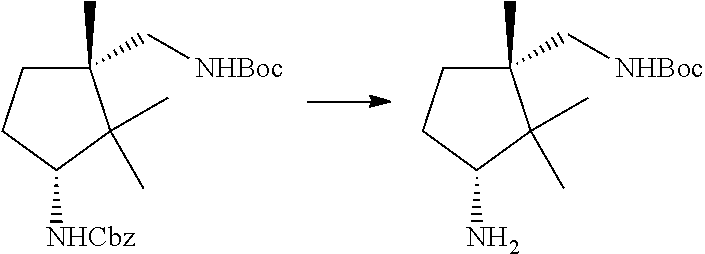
C1(C[NHBoc])(C)CCC([NHCbz])C1(C)C.C1(C[NHBoc])(C)CCC(N)C1(C)C
